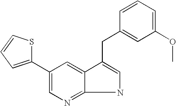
C1=C(C2=CC=CS2)C=C2C(=N1)NC=C2CC1=CC(OC)=CC=C1
